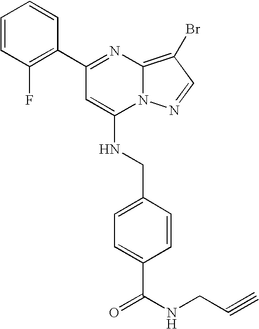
C1(C2=C(F)C=CC=C2)=NC2=C(Br)C=NN2C(NCC2=CC=C(C(NCC#C)=O)C=C2)=C1
